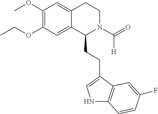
C(OC1=C(OC)C=C2C(=C1)C(CCC1=CNC3=C1C=C(F)C=C3)N(C(=O)[H])CC2)C
